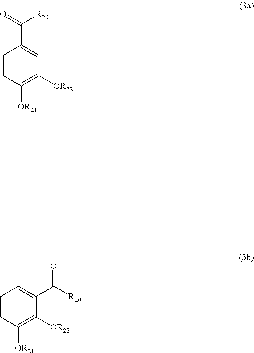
C1=CC([OR21])=C([OR22])C=C1C(=O)[R20].C1=CC([OR21])=C([OR22])C(C([R20])=O)=C1
